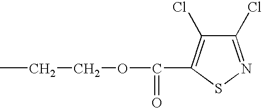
CCCOC(=O)C1=C(Cl)C(Cl)=NS1
